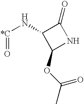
O=[*C]NC1C(OC(C)=O)NC1=O
